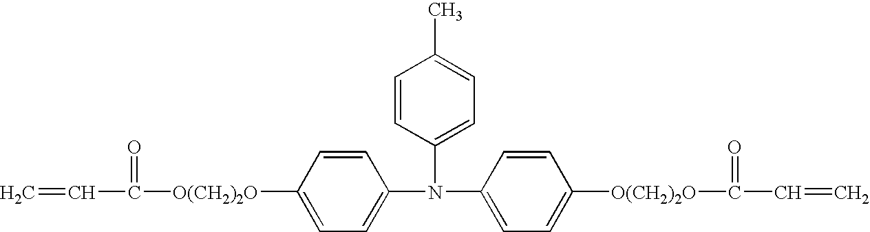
C1=CC(N(C2=CC=C([O(CH2)2O]C(C=C)=O)C=C2)C2=CC=C([O(CH2)2O]C(C=C)=O)C=C2)=CC=C1C
